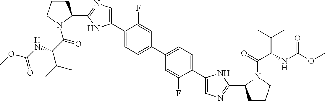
C1(C2CCCN2C(=O)C(NC(OC)=O)C(C)C)=NC=C(C2=CC=C(C3=CC=C(C4=CN=C(C5CCCN5C(C(C(C)C)NC(OC)=O)=O)N4)C(F)=C3)C=C2F)N1
